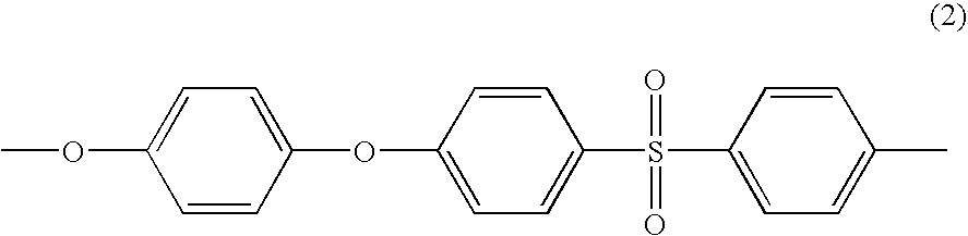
COC1=CC=C(OC2=CC=C(S(C3=CC=C(C)C=C3)(=O)=O)C=C2)C=C1
